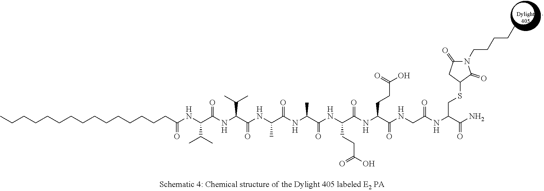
CCCCCCCCCCCCCCCC(NC(C(NC(C(NC(C(NC(C(NC(C(NC(C(NCC(NC(C(N)=O)CSC1C(=O)N(CCCCC)C(=O)C1)=O)=O)CCC(O)=O)=O)CCC(O)=O)=O)C)=O)C)=O)C(C)C)=O)C(C)C)=O
